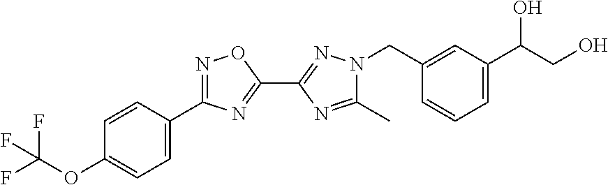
C1=C(C2=NOC(C3=NN(CC4=CC(C(CO)O)=CC=C4)C(C)=N3)=N2)C=CC(OC(F)(F)F)=C1
